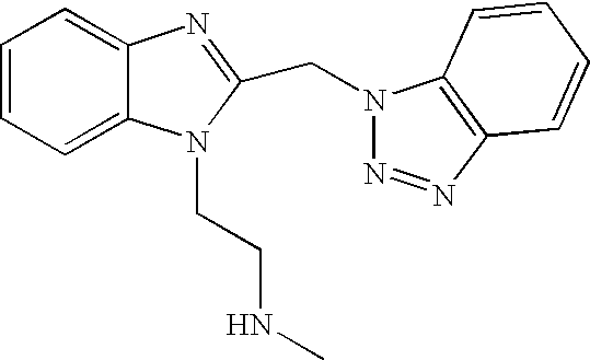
C1=CC=C2C(=C1)N=C(CN1N=NC3=C1C=CC=C3)N2CCNC
